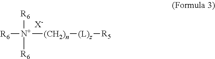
[R6][N+]([(CH2)n][(L)z][R5])([R6])[R6].[X-]
